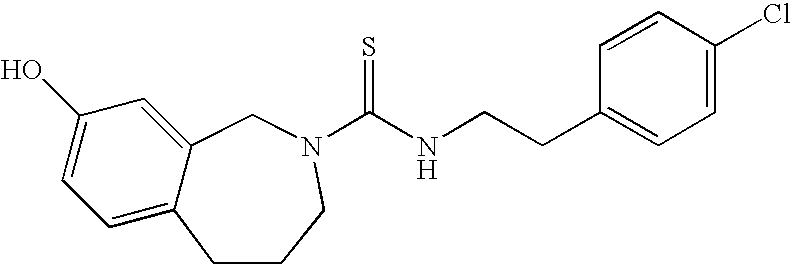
C1=C(O)C=C2C(=C1)CCCN(C(NCCC1=CC=C(Cl)C=C1)=S)C2
